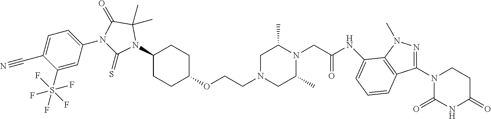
C(COC1CCC(N2C(C)(C)C(=O)N(C3=CC=C(C#N)C(S(F)(F)(F)(F)F)=C3)C2=S)CC1)N1CC(C)N(CC(NC2=CC=CC3=C2N(C)N=C3N2C(=O)NC(=O)CC2)=O)C(C)C1
